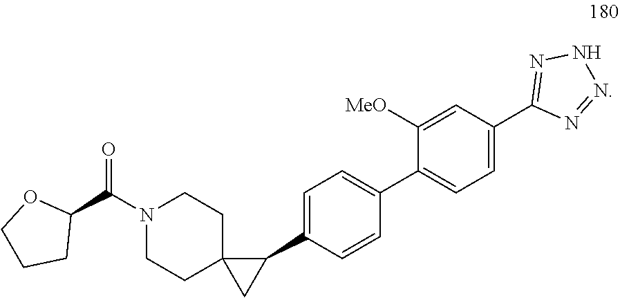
N1=C(C2=CC=C(C3=CC=C(C4C5(C4)CCN(C(C4OCCC4)=O)CC5)C=C3)C([MeO])=C2)N=NN1
